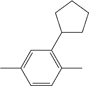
C1=C(C)C=CC(C)=C1C1CCCC1
